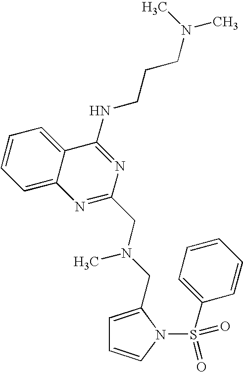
C12=CC=CC=C1C(NCCCN(C)C)=NC(CN(CC1=CC=CN1S(C1=CC=CC=C1)(=O)=O)C)=N2
